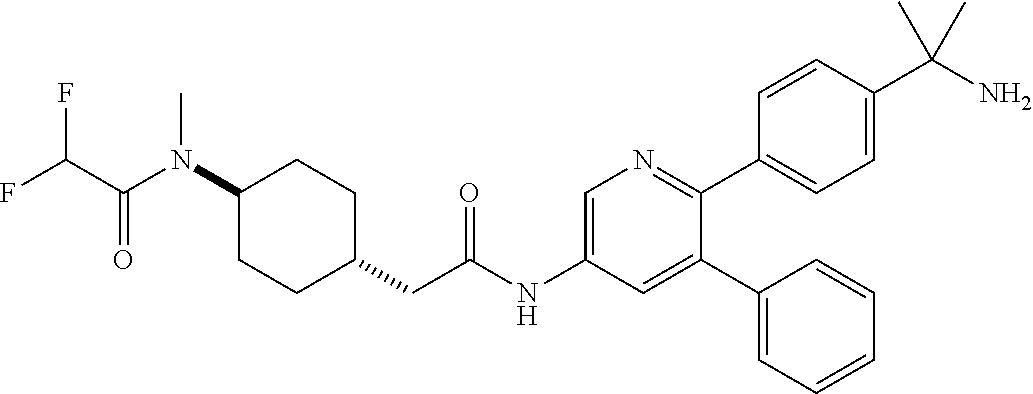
N(C1CCC(CC(NC2=CN=C(C3=CC=C(C(N)(C)C)C=C3)C(C3=CC=CC=C3)=C2)=O)CC1)(C(C(F)F)=O)C
